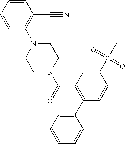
C1=CC(N2CCN(C(C3=C(C4=CC=CC=C4)C=CC(S(=O)(=O)C)=C3)=O)CC2)=C(C#N)C=C1
